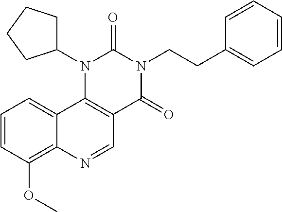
C1=CC(OC)=C2C(=C1)C1=C(C=N2)C(=O)N(CCC2=CC=CC=C2)C(=O)N1C1CCCC1
